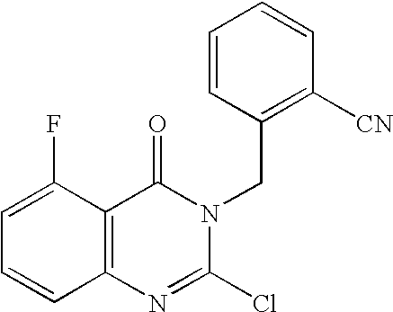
C1=C(F)C2=C(C=C1)N=C(Cl)N(CC1=C([CN])C=CC=C1)C2=O
